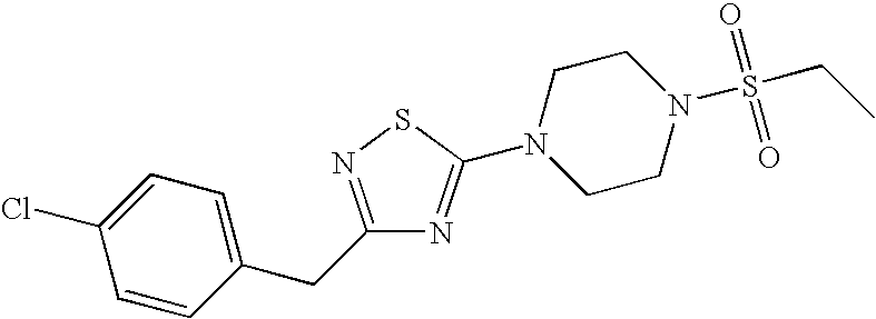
C1=CC(CC2=NSC(N3CCN(S(CC)(=O)=O)CC3)=N2)=CC=C1Cl
